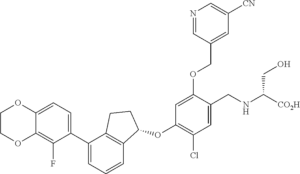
C1COC2=C(F)C(C3=CC=CC4=C3CCC4OC3=C(Cl)C=C(CNC(CO)[CO2H])C(OCC4=CC([CN])=CN=C4)=C3)=CC=C2O1
